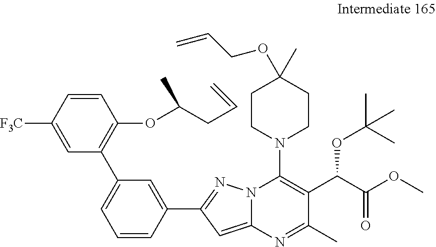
C1=CC(C2=NN3C(=C2)N=C(C)C(C(C(OC)=O)OC(C)(C)C)=C3N2CCC(C)(OCC=C)CC2)=CC(C2=C(OC(CC=C)C)C=CC([F3C])=C2)=C1
